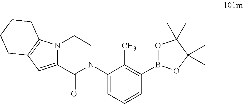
C12=CC3=C(N1CCN(C1=CC=CC(B4OC(C)(C)C(C)(C)O4)=C1C)C2=O)CCCC3
